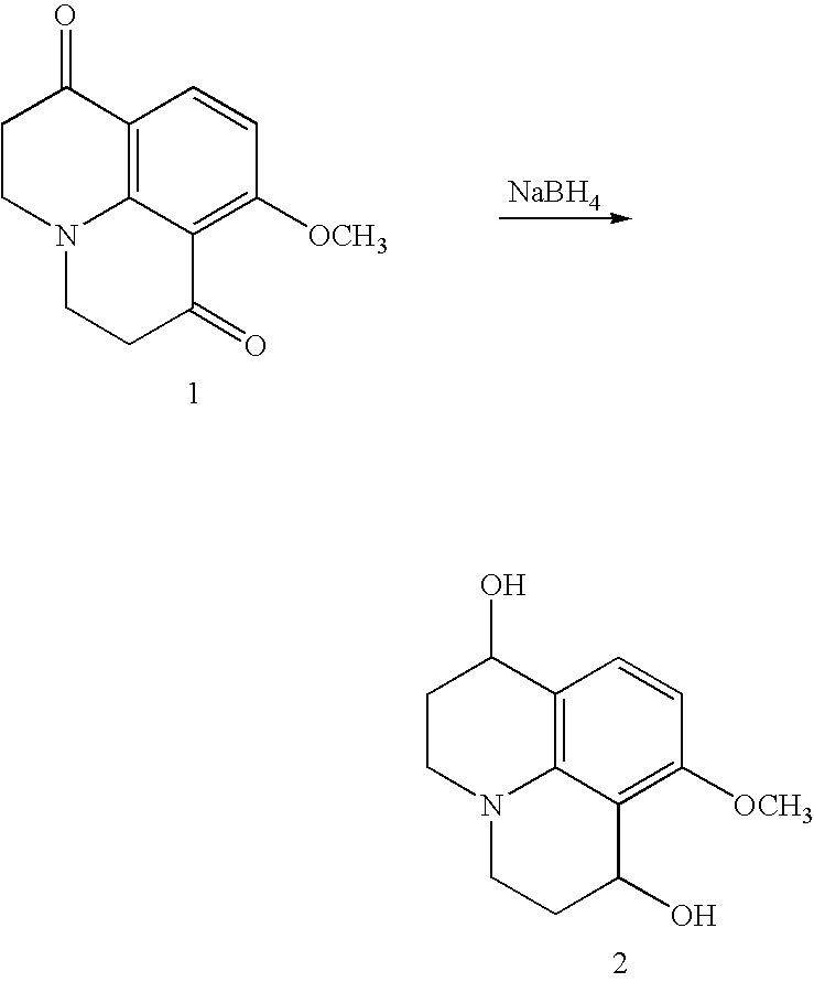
C1CN2C3=C(C1=O)C=CC([OCH3])=C3C(=O)CC2.[NaBH4].C1CN2C3=C(C1O)C=CC([OCH3])=C3C(O)CC2
